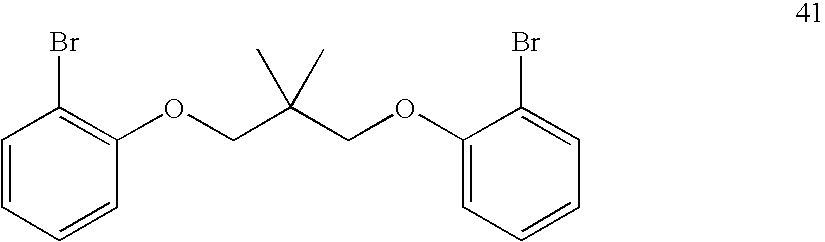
C1(OCC(COC2=CC=CC=C2Br)(C)C)=C(Br)C=CC=C1
